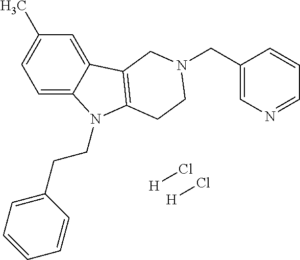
C1=C2C(=CC(C)=C1)C1=C(N2CCC2=CC=CC=C2)CCN(CC2=CN=CC=C2)C1.[H]Cl.[H]Cl
